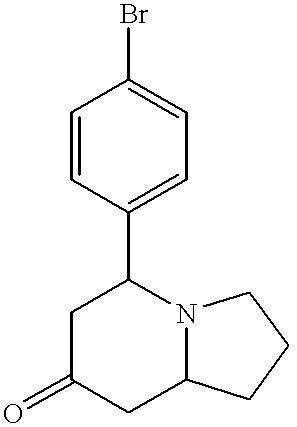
C1=CC(C2CC(=O)CC3N2CCC3)=CC=C1Br
